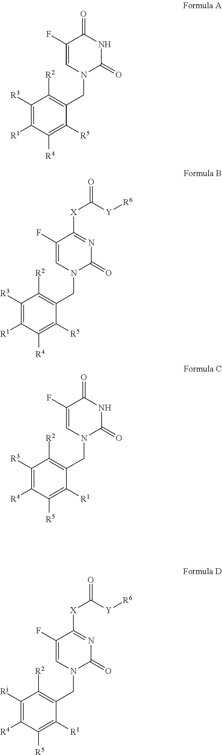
C1([R4])=C([R3])C([R2])=C(CN2C(=O)NC(=O)C(F)=C2)C([R1])=C1[R5].C1(=O)NC(=O)C(F)=CN1CC1=C([R2])C([R3])=C([R1])C([R4])=C1[R5].C1([R3])=C([R1])C([R4])=C([R5])C(CN2C(=O)N=C([X]C([Y][R6])=O)C(F)=C2)=C1[R2].C1([R4])=C([Rj])C([R2])=C(CN2C(=O)N=C([X]C([Y][R6])=O)C(F)=C2)C([R1])=C1[R5]
